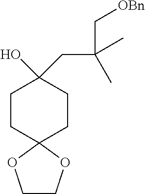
C1CC(O)(CC(C)(C[OBn])C)CCC12OCCO2
